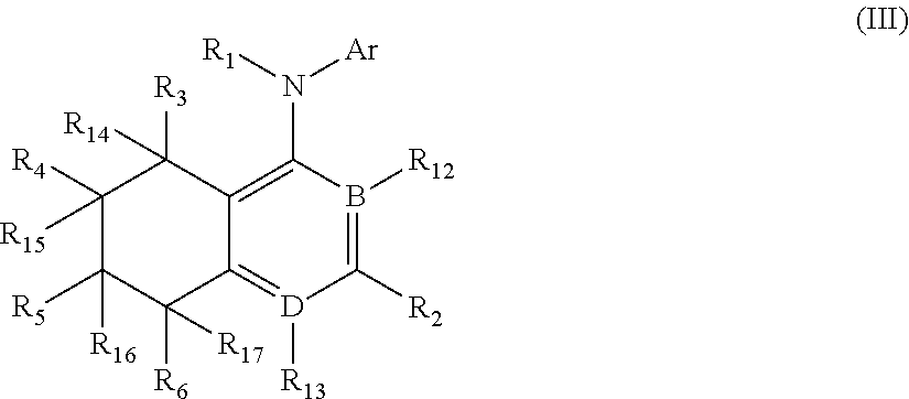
C12=C(N([Ar])[R1])B([R12])=C([R2])[D]([R13])=C1C([R17])([R6])C([R5])([R16])C([R15])([R4])C2([R14])[R3]
